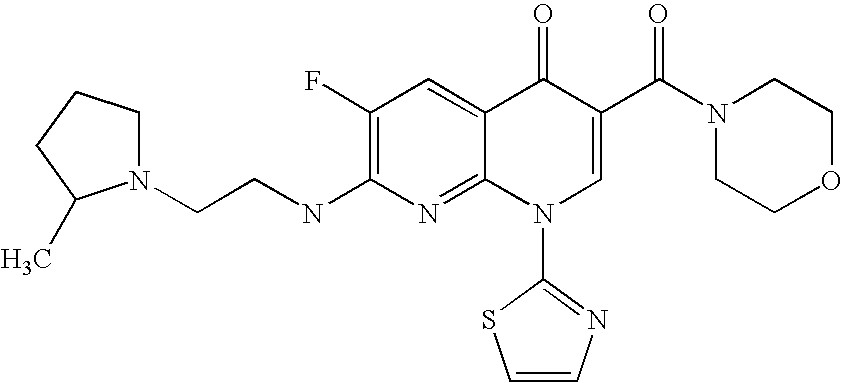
C1N(CCNC2=C(F)C=C3C(=N2)N(C2=NC=CS2)C=C(C(N2CCOCC2)=O)C3=O)C(C)CC1
